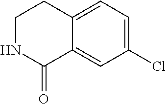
C1(Cl)=CC=C2C(=C1)C(=O)NCC2
